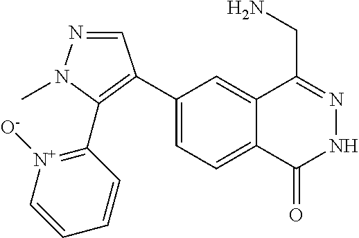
C1(C2=C(C3=[N+]([O-])C=CC=C3)N(C)N=C2)=CC=C2C(=C1)C(CN)=NNC2=O
